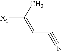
[X1]C(C)=CC#N
